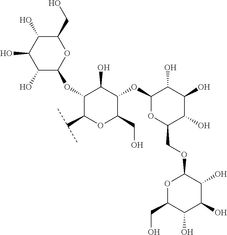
OC1C(O)C(O)C(CO)OC1OCC1OC(OC2C(CO)OC(C(C)C)C(OC3C(O)C(O)C(O)C(CO)O3)C2O)C(O)C(O)C1O
